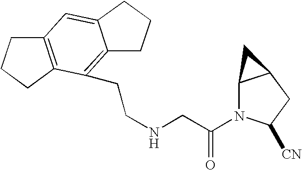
C(NCC(=O)N1C2C(CC1[CN])C2)CC1=C2C(=CC3=C1CCC3)CCC2
